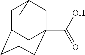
C1C2CC3CC(C(O)=O)(CC1C3)C2
